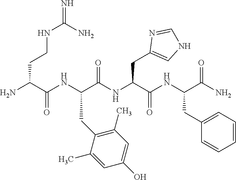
NC(C(NC(C(NC(C(NC(C(N)=O)CC1=CC=CC=C1)=O)CC1=CNC=N1)=O)CC1=C(C)C=C(O)C=C1C)=O)CCNC(=N)N
